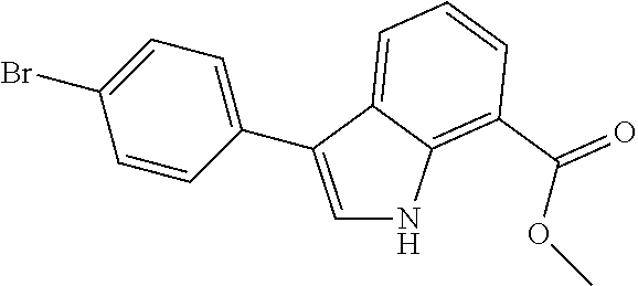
C1=C(C2=CC=C(Br)C=C2)C2=CC=CC(C(=O)OC)=C2N1
